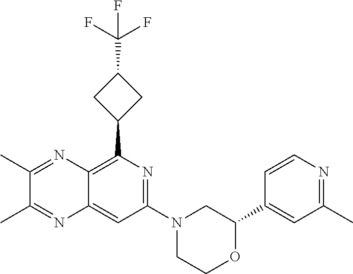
C1(C2=CC(C)=NC=C2)OCCN(C2=NC(C3CC(C(F)(F)F)C3)=C3C(=C2)N=C(C)C(C)=N3)C1
